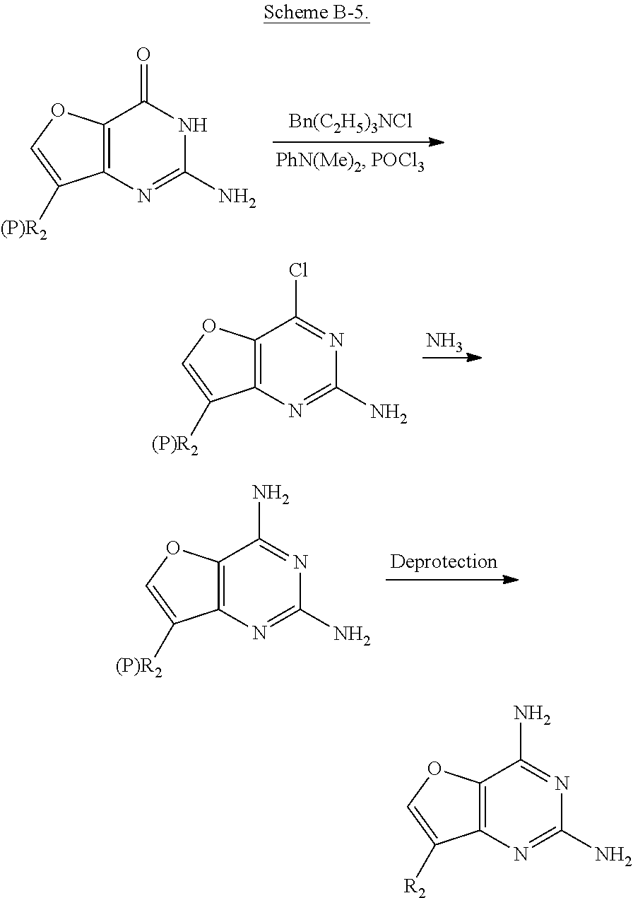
C12=C(OC=C1[(P)R2])C(=O)NC(N)=N2.C12=C(OC=C1[(P)R2])C(Cl)=NC(N)=N2.N.C12=C(OC=C1[(P)R2])C(N)=NC(N)=N2.C12=C(OC=C1[R2])C(N)=NC(N)=N2
